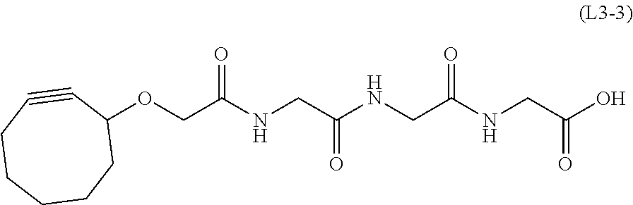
OC(CNC(CNC(CNC(COC1C#CCCCCC1)=O)=O)=O)=O
